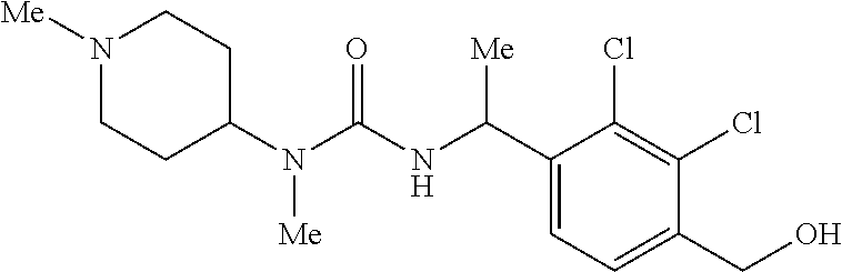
C1(N(C(NC(C2=CC=C(CO)C(Cl)=C2Cl)[Me])=O)[Me])CCN([Me])CC1
